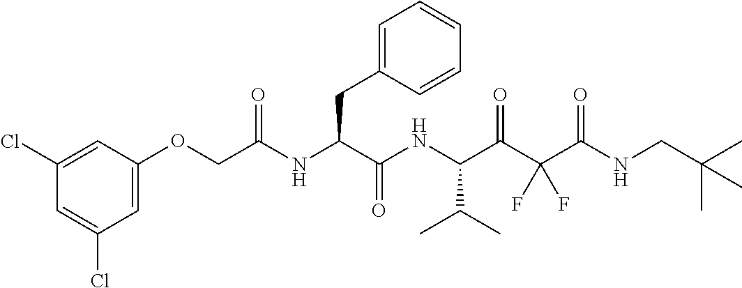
C1=C(Cl)C=C(Cl)C=C1OCC(NC(C(NC(C(C(C(NCC(C)(C)C)=O)(F)F)=O)C(C)C)=O)CC1=CC=CC=C1)=O
